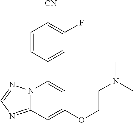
C12=NC=NN1C(C1=CC(F)=C([CN])C=C1)=CC(OCCN(C)C)=C2
